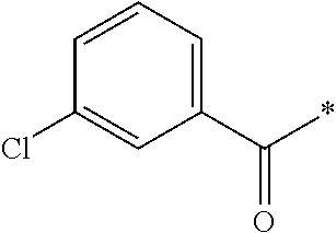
C1(C(*)=O)=CC=CC(Cl)=C1
